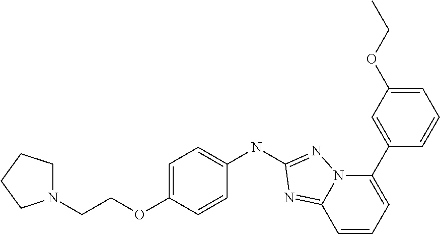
C1=C(OCCN2CCCC2)C=CC(NC2=NN3C(C4=CC(OCC)=CC=C4)=CC=CC3=N2)=C1
